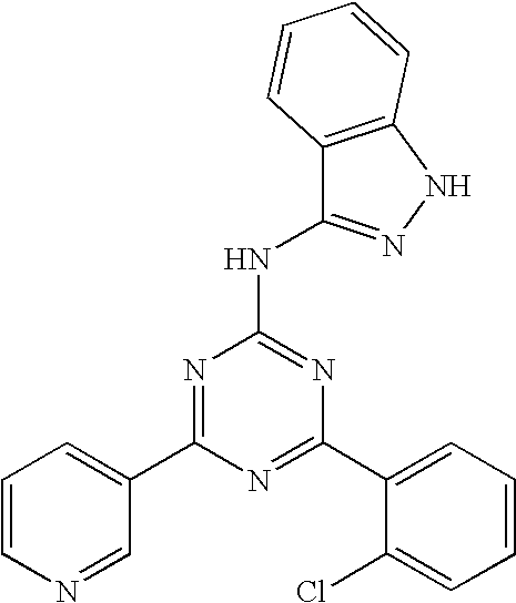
N1=C(C2=CC=CC=C2Cl)N=C(NC2=NNC3=C2C=CC=C3)N=C1C1=CC=CN=C1
